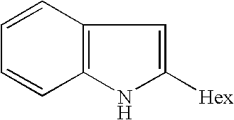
C1=CC2=C(C=C1)NC([Hex])=C2
